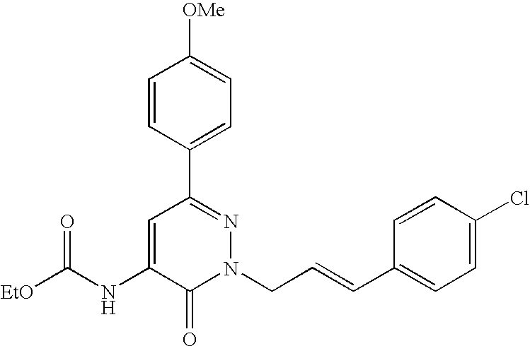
C1=CC(C2=NN(CC=CC3=CC=C(Cl)C=C3)C(=O)C(NC([EtO])=O)=C2)=CC=C1[OMe]
